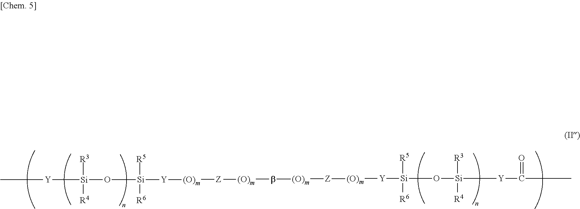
[Y]([Si](O[Si]([Y]C(=O)C)([R3])[R4])([R5])[R6])[(O)m][Z][(O)m]b[(O)m][Z][(O)m][Y][Si]([R5])([R6])O[Si]([R3])([R4])[Y]C
